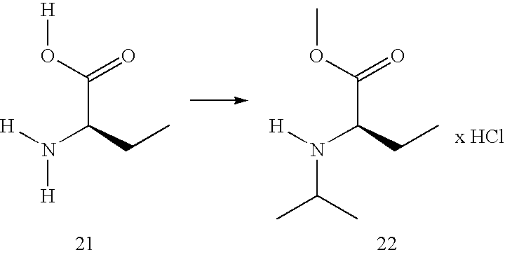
COC(C(CC)N([H])C(C)C)=O.[H]OC(C(CC)N([H])[H])=O
